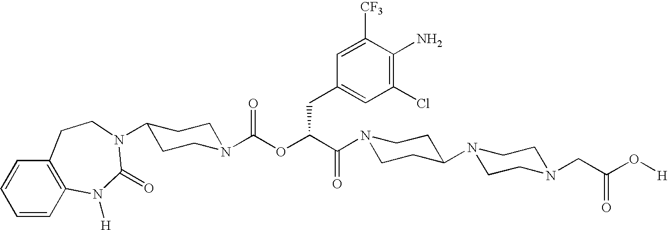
N1(C(C(OC(N2CCC(N3C(=O)N([H])C4=C(C=CC=C4)CC3)CC2)=O)CC2=CC(Cl)=C(N)C([CF3])=C2)=O)CCC(N2CCN(CC(O[H])=O)CC2)CC1
